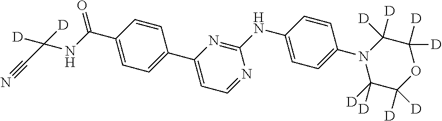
C1(C(NC(C#N)([D])[D])=O)=CC=C(C2=CC=NC(NC3=CC=C(N4C([D])([D])C([D])([D])OC([D])([D])C4([D])[D])C=C3)=N2)C=C1
